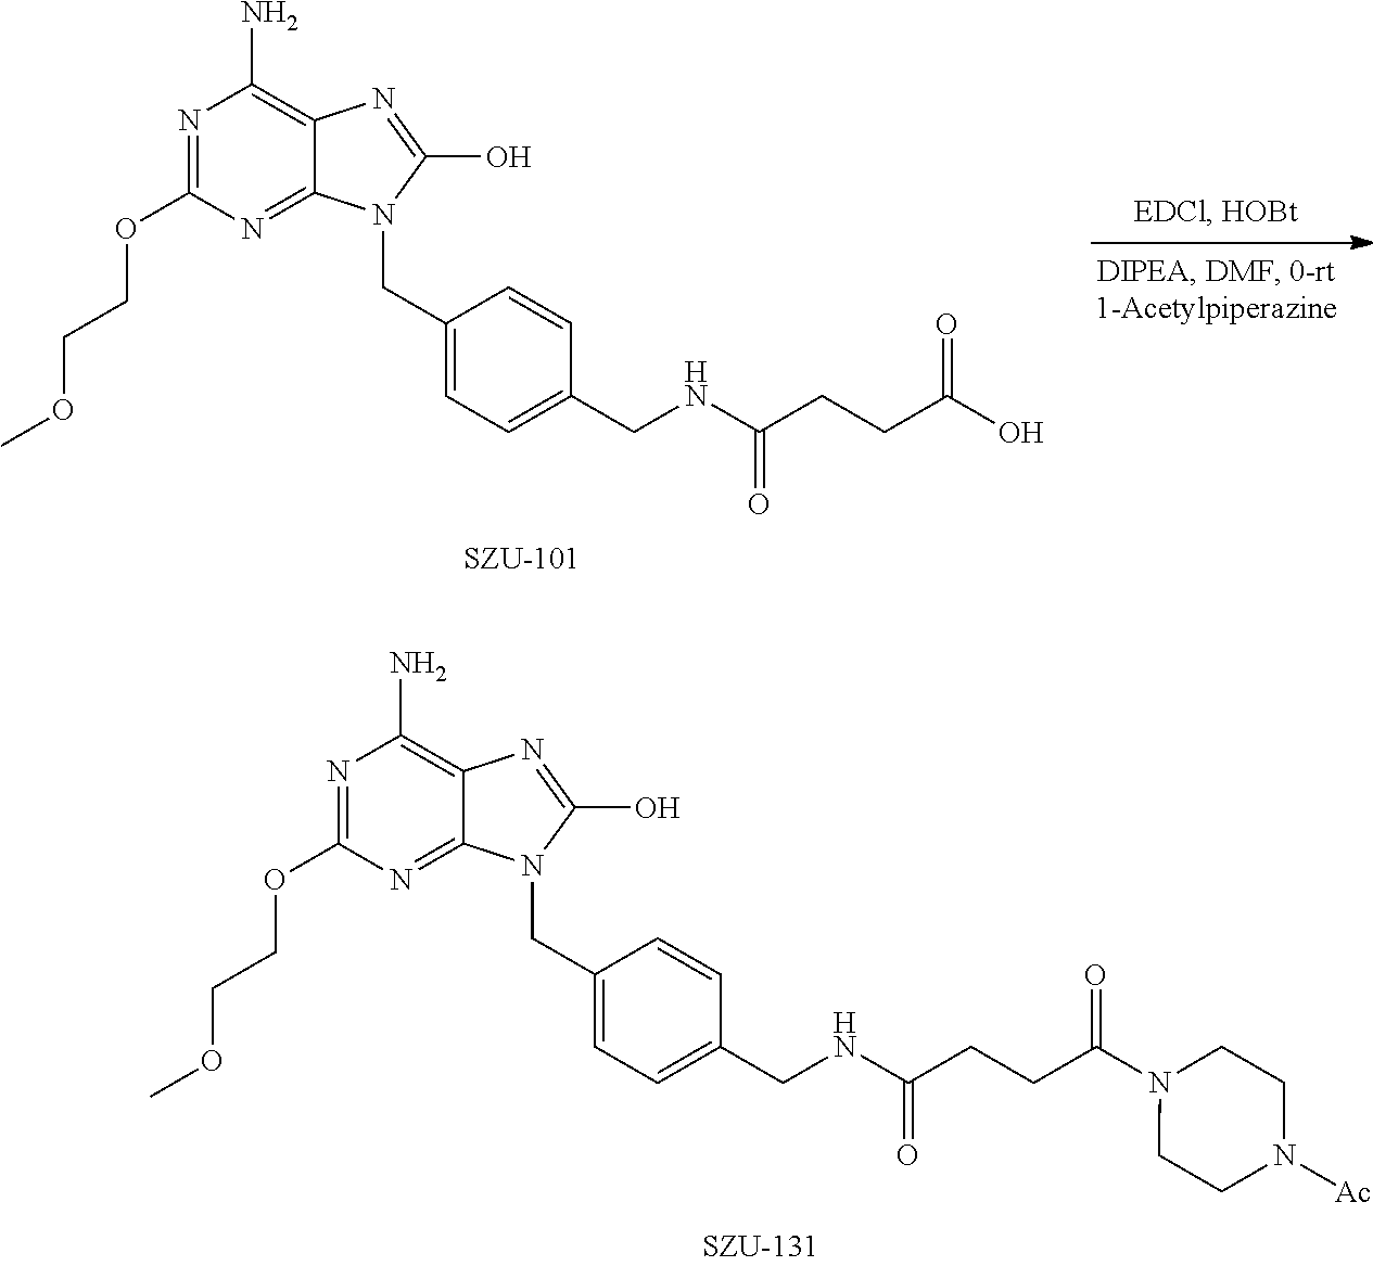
C1=CC(CNC(CCC(=O)O)=O)=CC=C1CN1C(O)=NC2=C(N)N=C(OCCOC)N=C12.C1=CC(CNC(CCC(=O)N2CCN([Ac])CC2)=O)=CC=C1CN1C(O)=NC2=C(N)N=C(OCCOC)N=C12
